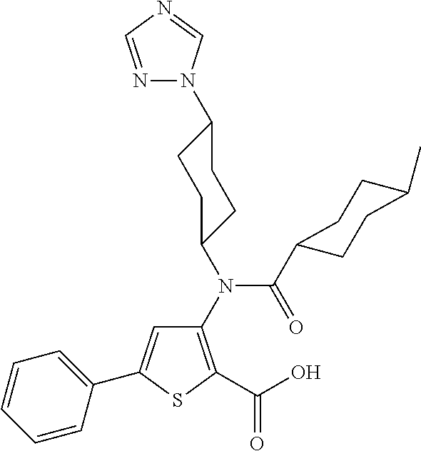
C1(N(C(=O)C2CCC(C)CC2)C2CCC(N3N=CN=C3)CC2)=C(C(=O)O)SC(C2=CC=CC=C2)=C1
